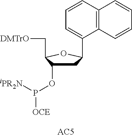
C1(C2CC(OP([iPR2N])[OCE])C(C[DMTrO])O2)=CC=CC2=C1C=CC=C2
